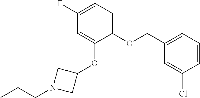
C(OC1=CC=C(F)C=C1OC1CN(CCC)C1)C1=CC=CC(Cl)=C1
